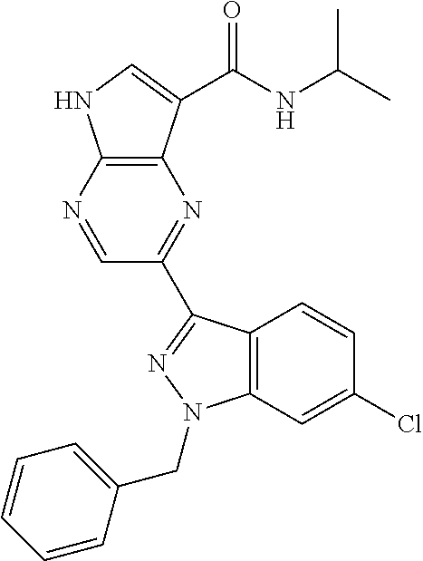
C12=C(N=CC(C3=NN(CC4=CC=CC=C4)C4=C3C=CC(Cl)=C4)=N1)NC=C2C(NC(C)C)=O
